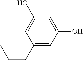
C1(CCC)=CC(O)=CC(O)=C1
